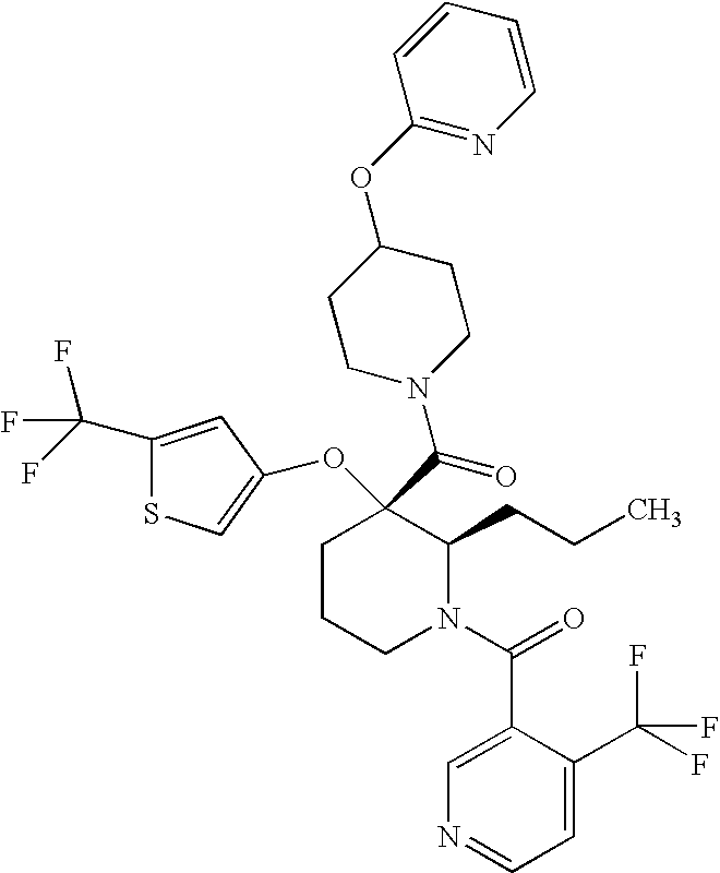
C1CCN(C(=O)C2=CN=CC=C2C(F)(F)F)C(CCC)C1(C(N1CCC(OC2=NC=CC=C2)CC1)=O)OC1=CSC(C(F)(F)F)=C1
